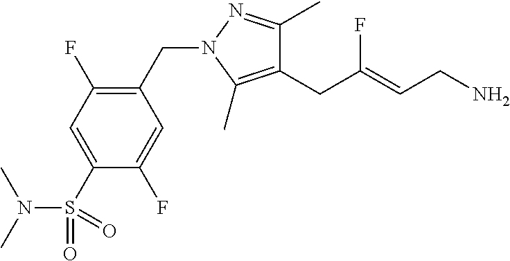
C1(CC(=CCN)F)=C(C)N(CC2=C(F)C=C(S(N(C)C)(=O)=O)C(F)=C2)N=C1C
